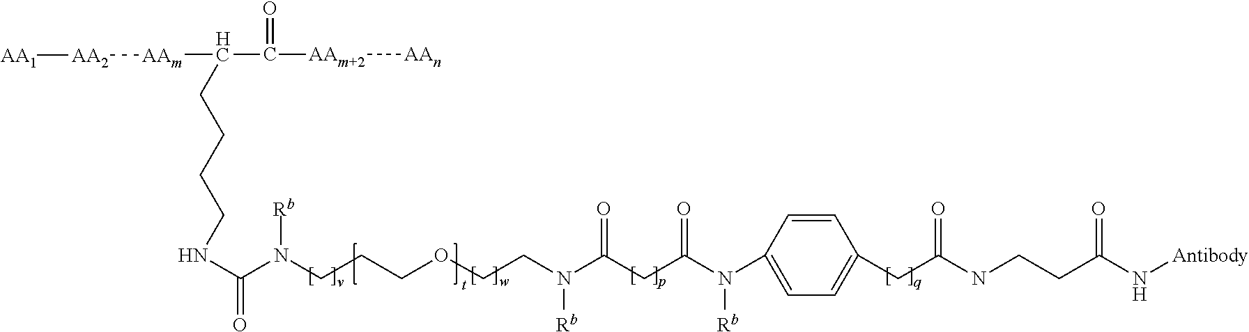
C1=CC(N(C(CC(N(CCOCCCN(C(NCCCCC(C([AAm+2][AAn])=O)[AAm][AA2][AA1])=O)[Rb])[Rb])=O)=O)[Rb])=CC=C1CC(NCCC(N[Antibody])=O)=O
